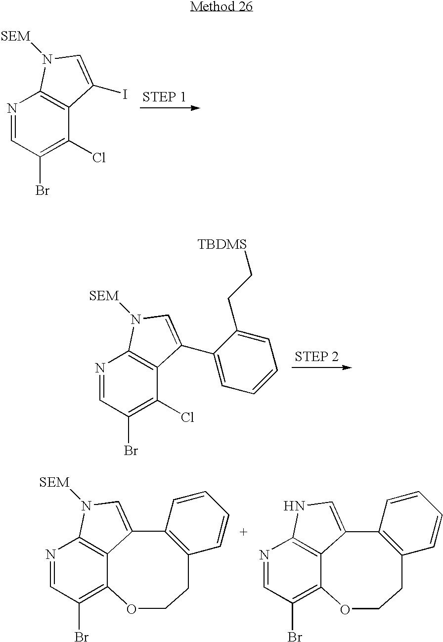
N1=CC(Br)=C(Cl)C2=C1N([SEM])C=C2I.N1=CC(Br)=C(Cl)C2=C1N([SEM])C=C2C1=CC=CC=C1CC[TBDMS].N1=CC(Br)=C2C3=C1N([SEM])C=C3C1=C(C=CC=C1)CCO2.N1=CC(Br)=C2C3=C1NC=C3C1=C(C=CC=C1)CCO2
